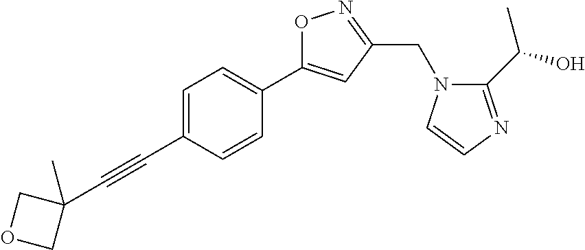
C1=C(C#CC2(C)COC2)C=CC(C2=CC(CN3C(C(O)C)=NC=C3)=NO2)=C1
